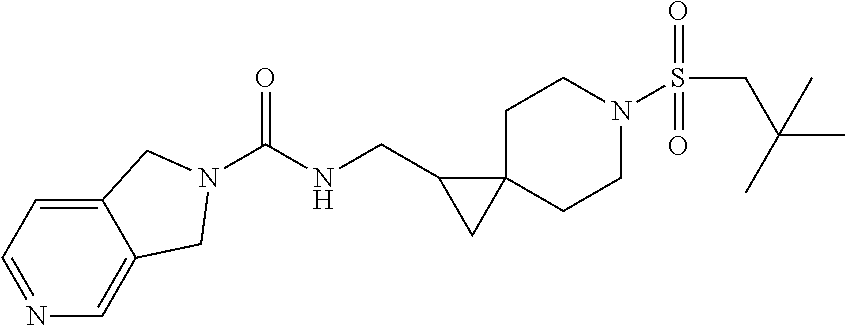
O=S(CC(C)(C)C)(N1CCC2(CC1)C(CNC(=O)N1CC3=CN=CC=C3C1)C2)=O
